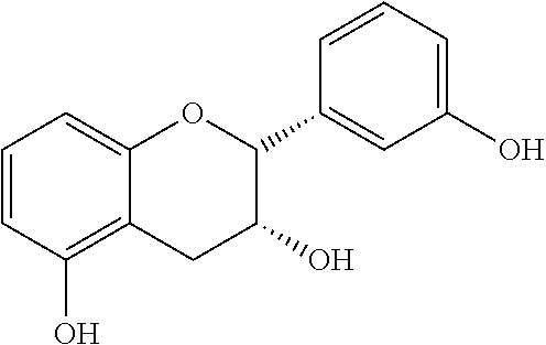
C1=CC(O)=C2C(=C1)OC(C1=CC(O)=CC=C1)C(O)C2
